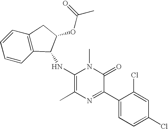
C1(NC2C3=C(C=CC=C3)CC2OC(C)=O)=C(C)N=C(C2=CC=C(Cl)C=C2Cl)C(=O)N1C
